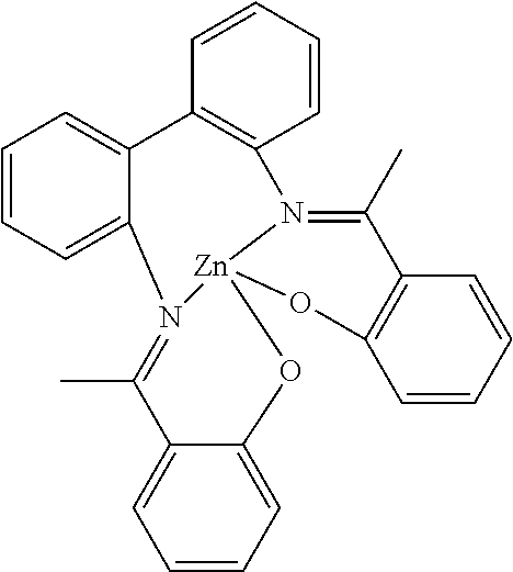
C1=CC=C2C(=C1)C1=C(C=CC=C1)N1=C(C)C3=C(C=CC=C3)O[Zn]13OC1=CC=CC=C1C(C)=N23
